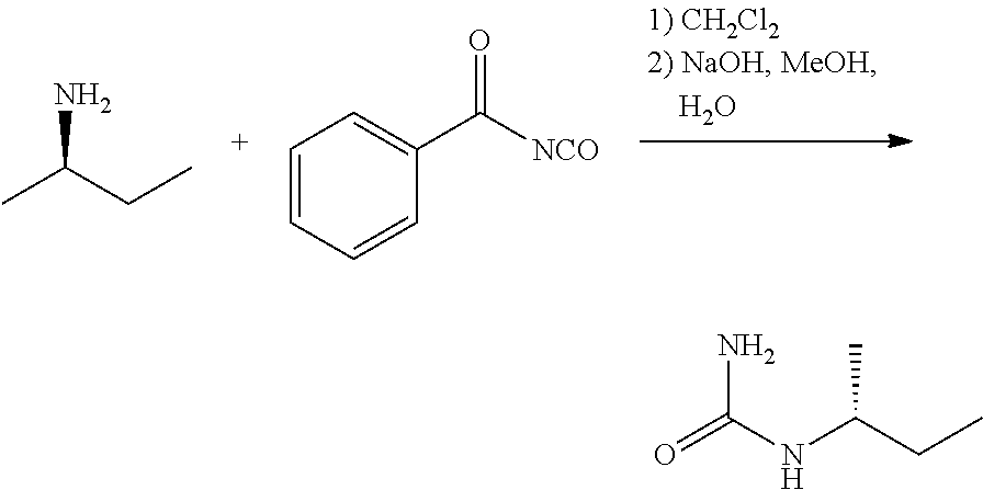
CC(CC)N.C1=CC=CC(C([NCO])=O)=C1.O=C(NC(CC)C)N
